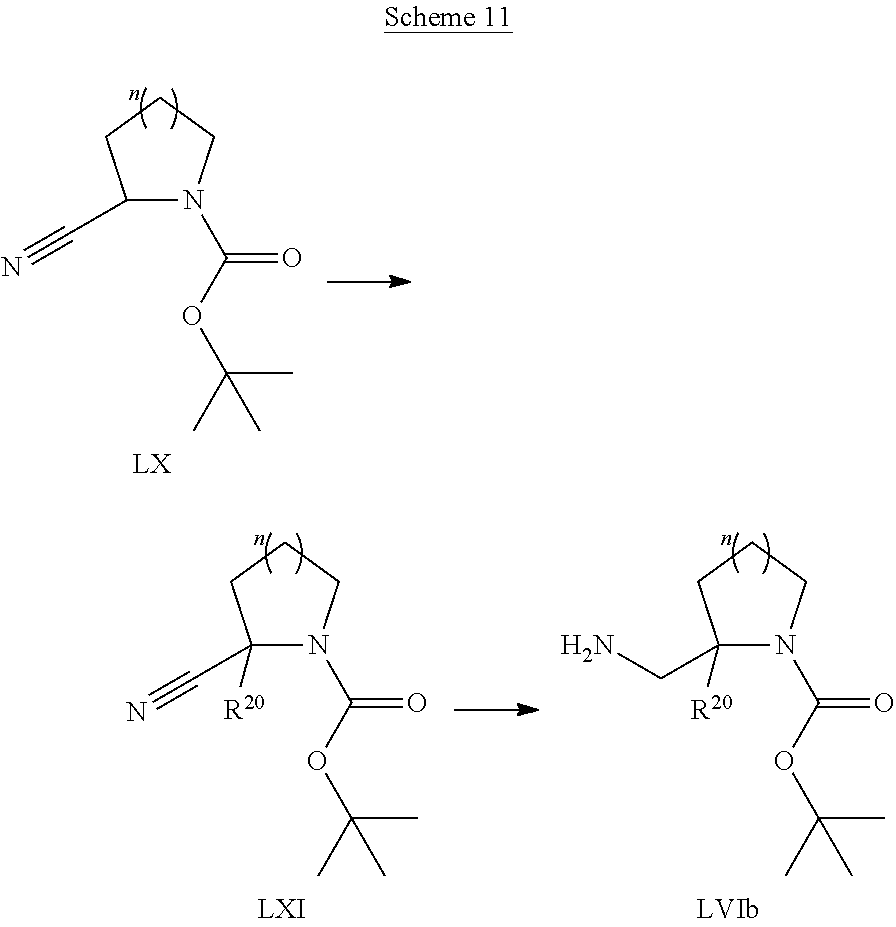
C1(C#N)N(C(OC(C)(C)C)=O)CCC1.C1(CN)([R20])N(C(OC(C)(C)C)=O)CCC1.C1(C#N)([R20])N(C(OC(C)(C)C)=O)CCC1
